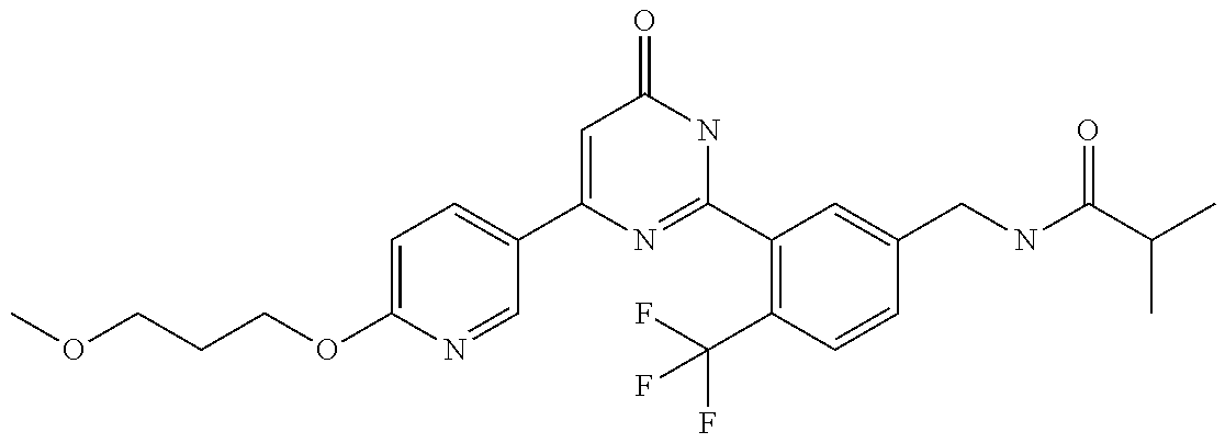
C1(C2=CC=C(OCCCOC)N=C2)=CC(=O)NC(C2=C(C(F)(F)F)C=CC(CNC(C(C)C)=O)=C2)=N1
